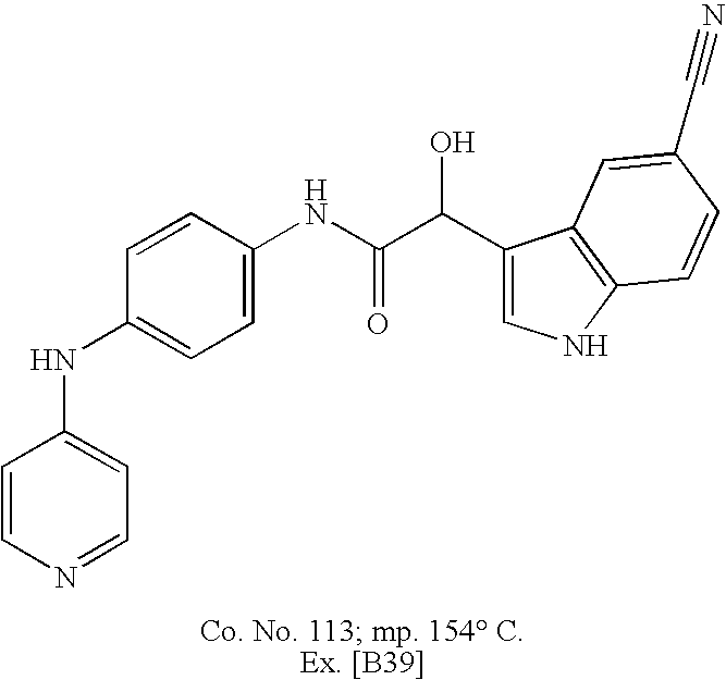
C1=CN=CC=C1NC1=CC=C(NC(C(C2=CNC3=C2C=C(C#N)C=C3)O)=O)C=C1
